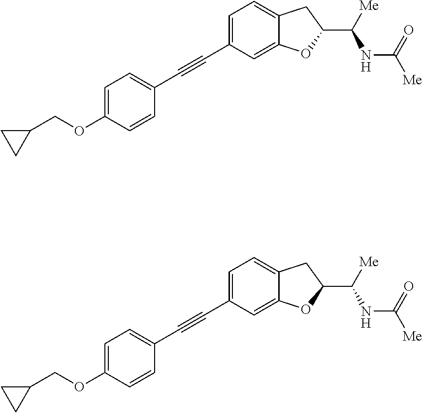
C1=C(OCC2CC2)C=CC(C#CC2=CC=C3C(=C2)OC(C([Me])NC(=O)[Me])C3)=C1.C1=C(OCC2CC2)C=CC(C#CC2=CC=C3C(=C2)OC(C([Me])NC(=O)[Me])C3)=C1
